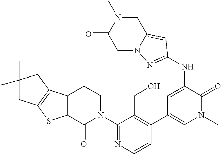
C1(N2CCC3=C(C2=O)SC2=C3CC(C)(C)C2)=NC=CC(C2=CN(C)C(=O)C(NC3=NN4C(=C3)CN(C)C(=O)C4)=C2)=C1CO
